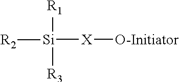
[Si]([X][O-Initiator])([R2])([R1])[R3]
